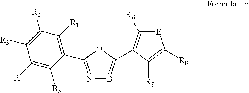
C1([R3])=C([R2])C([R1])=C(C2=NB=C(C3=C([R6])[E]C([R8])=C3[R9])O2)C([R5])=C1[R4]
